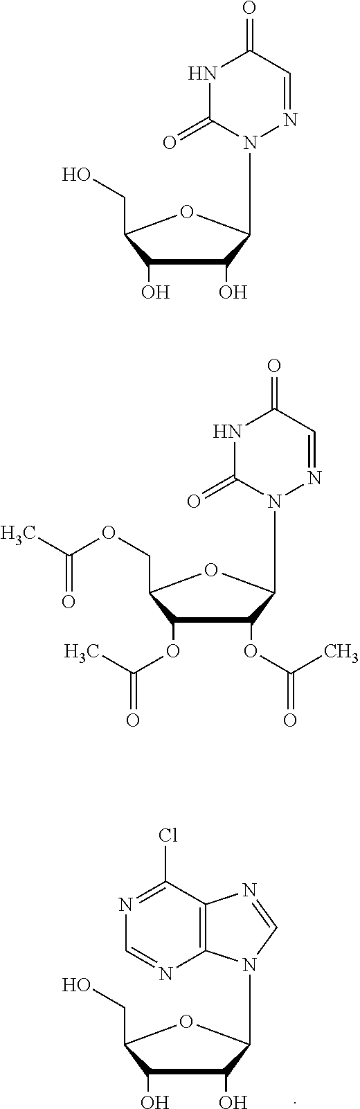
N1C(=O)N(C2C(O)C(O)C(CO)O2)N=CC1=O.N1C(=O)N(C2C(OC(=O)C)C(OC(=O)C)C(COC(C)=O)O2)N=CC1=O.N1=C(Cl)C2=C(N=C1)N(C1C(O)C(O)C(CO)O1)C=N2
